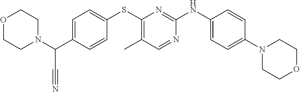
C1=C(C(C#N)N2CCOCC2)C=CC(SC2=C(C)C=NC(NC3=CC=C(N4CCOCC4)C=C3)=N2)=C1
